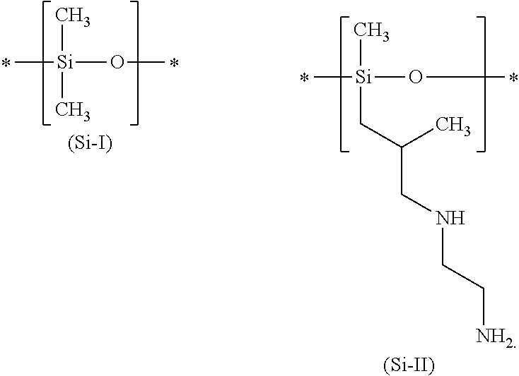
C[Si](C)(C)OC.[(Si-I)].C[Si](C)(CC(CNCC[NH2])C)OC.[(Si-II)]
